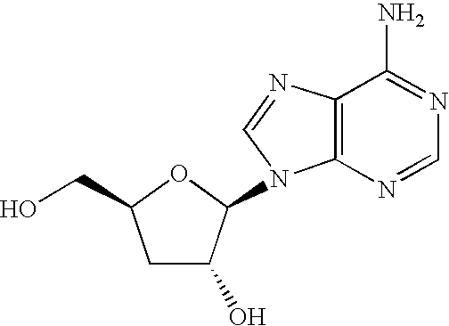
C1C(O)C(N2C3=C(N=C2)C(N)=NC=N3)OC1CO
